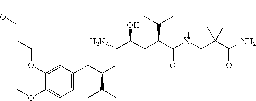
C1=C(CC(CC(C(CC(C(NCC(C(N)=O)(C)C)=O)C(C)C)O)N)C(C)C)C=C(OCCCOC)C(OC)=C1
